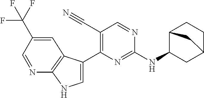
C1(NC2=NC(C3=CNC4=C3C=C(C(F)(F)F)C=N4)=C(C#N)C=N2)CC2CCC1C2
